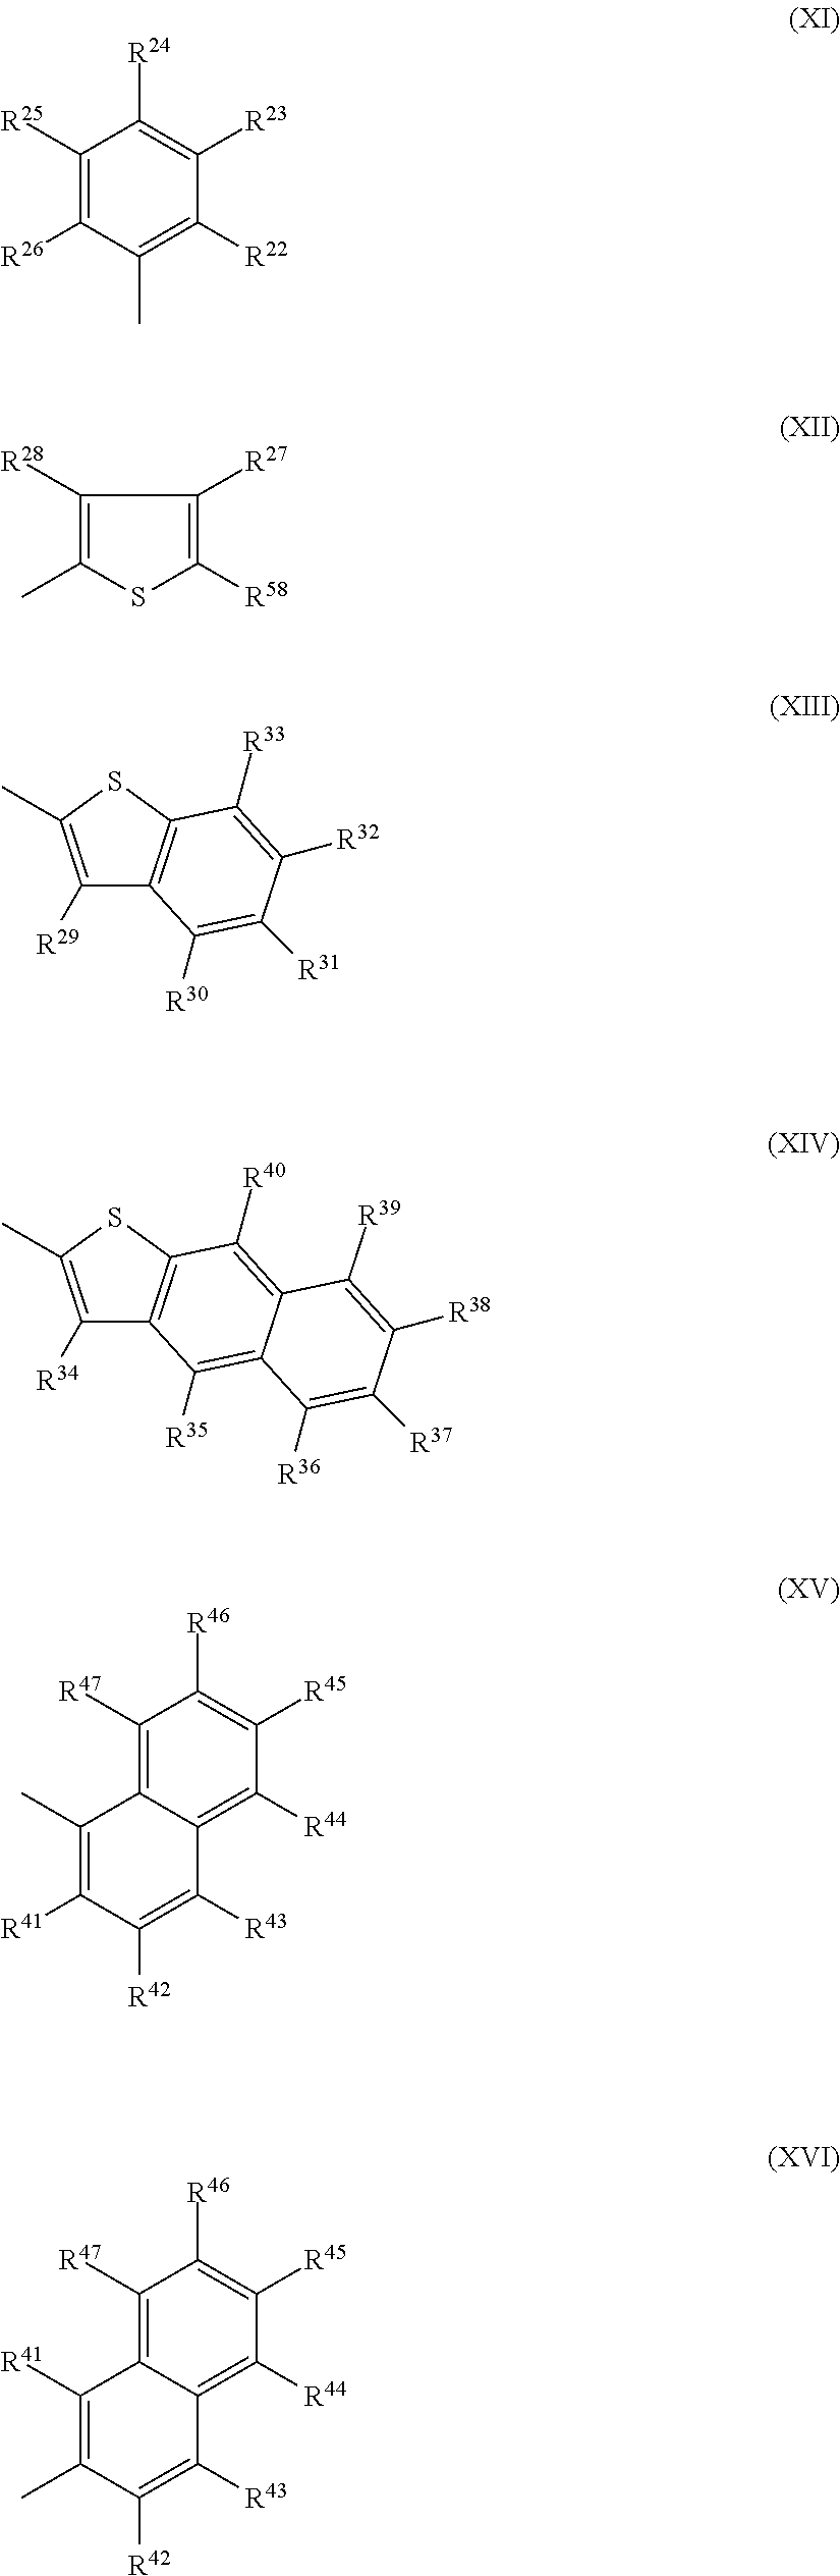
C1([R25])=C([R26])C(C)=C([R22])C([R23])=C1[R24].C1([R28])=C(C)SC([R58])=C1[R27].C1([R29])=C(C)SC2=C1C([R30])=C([R31])C([R32])=C2[R33].C1([R47])=C2C(=C([R44])C([R45])=C1[R46])C([R43])=C([R42])C([R41])=C2C.C1([R47])=C2C(=C([R44])C([R45])=C1[R46])C([R43])=C([R42])C(C)=C2[R41].C1([R34])=C(C)SC2=C1C([R35])=C1C(=C2[R40])C([R39])=C([R38])C([R37])=C1[R36]
